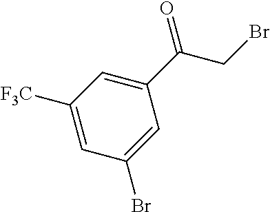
C(C1=CC([F3C])=CC(Br)=C1)(CBr)=O
